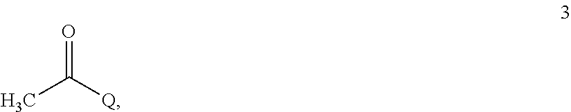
CC([Q])=O
